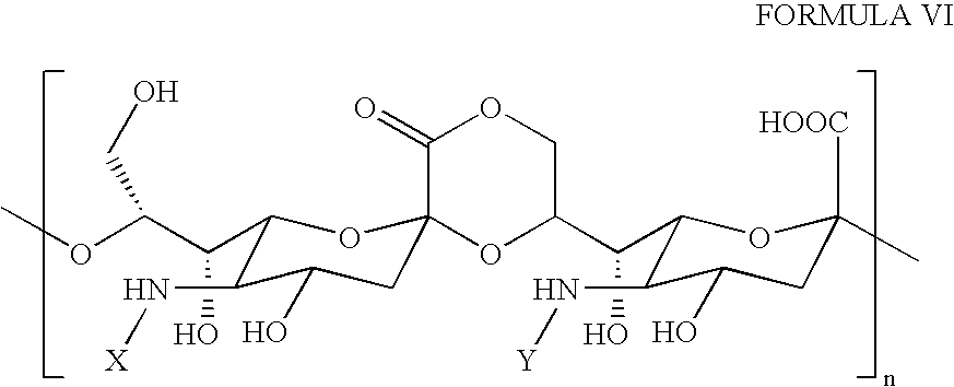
C(O)(C(OC)CO)C1C(N[X])C(O)CC2(O1)C(=O)OCC(C(O)C1C(N[Y])C(O)CC([HOOC])(C)O1)O2
